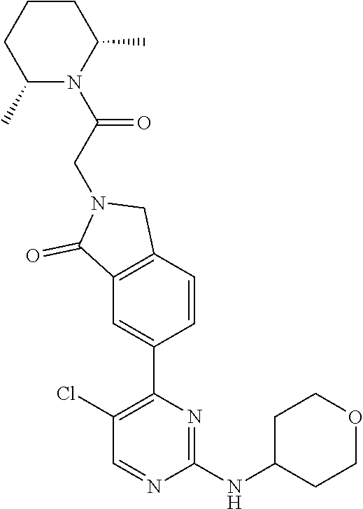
C1(Cl)=C(C2=CC3=C(C=C2)CN(CC(N2C(C)CCCC2C)=O)C3=O)N=C(NC2CCOCC2)N=C1
